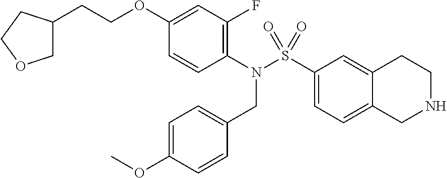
C12=CC=C(S(N(C3=C(F)C=C(OCCC4COCC4)C=C3)CC3=CC=C(OC)C=C3)(=O)=O)C=C1CCNC2
